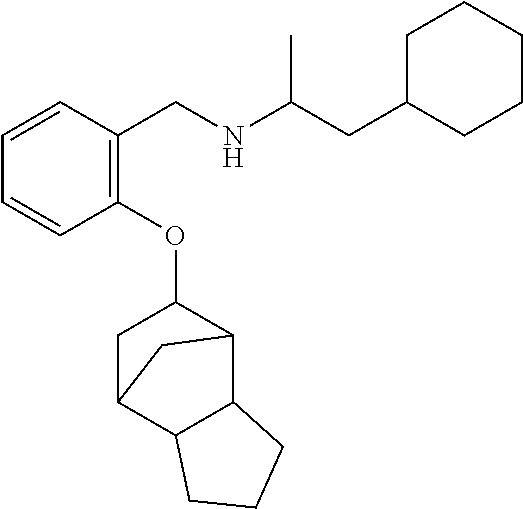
C1=CC(OC2CC3C4CCCC4C2C3)=C(CNC(CC2CCCCC2)C)C=C1
